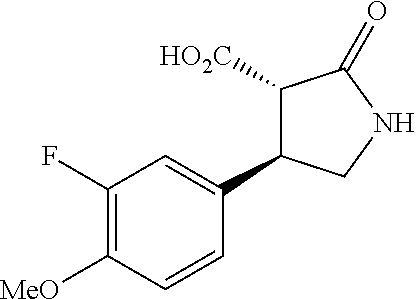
C1(F)=C([MeO])C=CC(C2C([HO2C])C(=O)NC2)=C1
